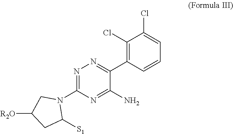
C1(N2CC([R2O])CC2[S1])=NN=C(C2=C(Cl)C(Cl)=CC=C2)C(N)=N1
